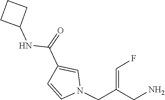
C1=CN(CC(=CF)CN)C=C1C(=O)NC1CCC1
